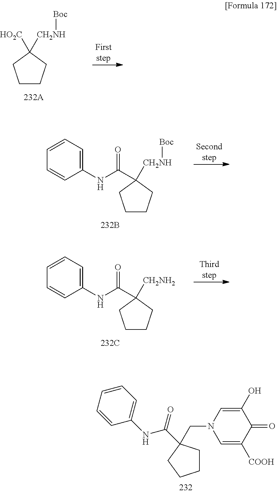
C1CCC([HO2C])([CH2NH][Boc])C1.C1CCC([CH2NH][Boc])(C(NC2=CC=CC=C2)=O)C1.C1CCC([CH2NH2])(C(NC2=CC=CC=C2)=O)C1.C(NC1=CC=CC=C1)(=O)C1(CN2C=C([COOH])C(=O)C(O)=C2)CCCC1
